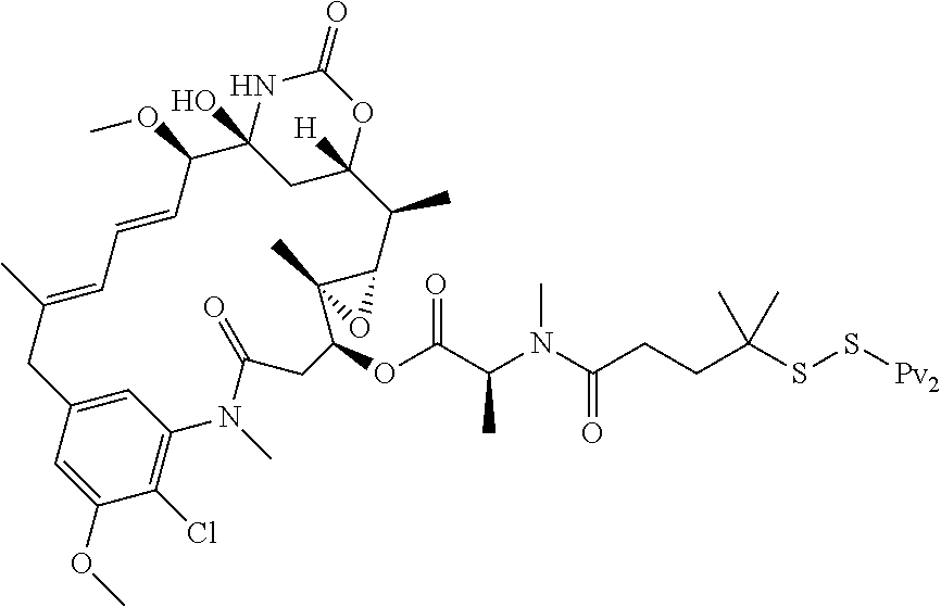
C1(OC)=CC2=CC(=C1Cl)N(C)C(=O)CC(OC(C(N(C(CCC(SS[Pv2])(C)C)=O)C)C)=O)C1(C)C(C(C)C3([H])CC(O)(C(OC)C=CC=C(C)C2)NC(=O)O3)O1
